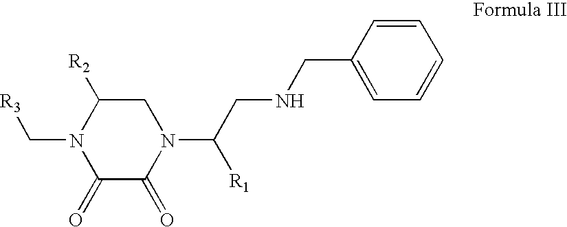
C1([R2])N(C[R3])C(=O)C(=O)N(C(CNCC2=CC=CC=C2)[R1])C1
